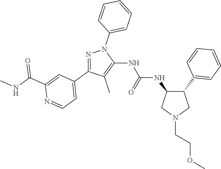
C1(NC(NC2=C(C)C(C3=CC=NC(C(NC)=O)=C3)=NN2C2=CC=CC=C2)=O)C(C2=CC=CC=C2)CN(CCOC)C1
